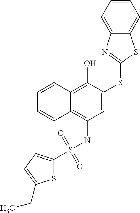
C1(S(NC2=C3C(=C(O)C(SC4=NC5=CC=CC=C5S4)=C2)C=CC=C3)(=O)=O)=CC=C(CC)S1
